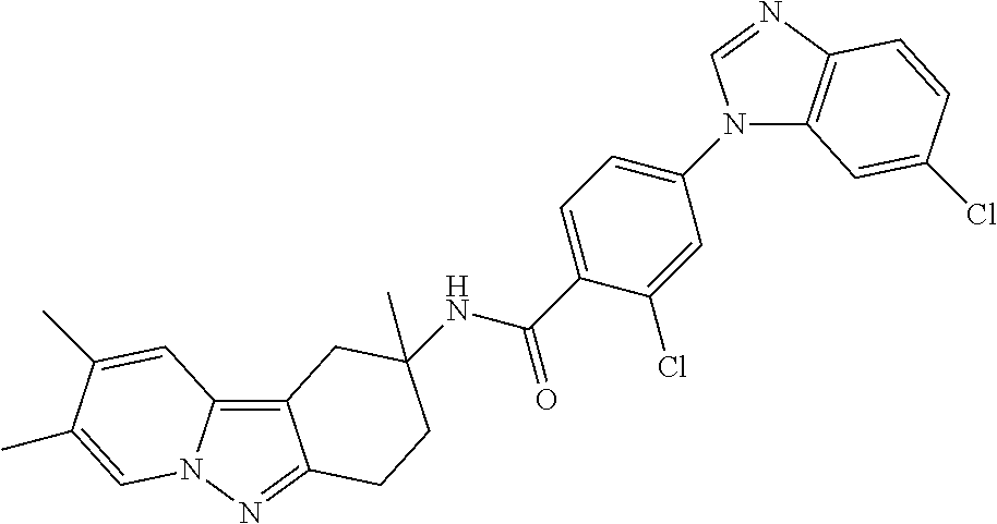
C12=C3N(N=C1CCC(C)(NC(C1=CC=C(N4C5=C(N=C4)C=CC(Cl)=C5)C=C1Cl)=O)C2)C=C(C)C(C)=C3
